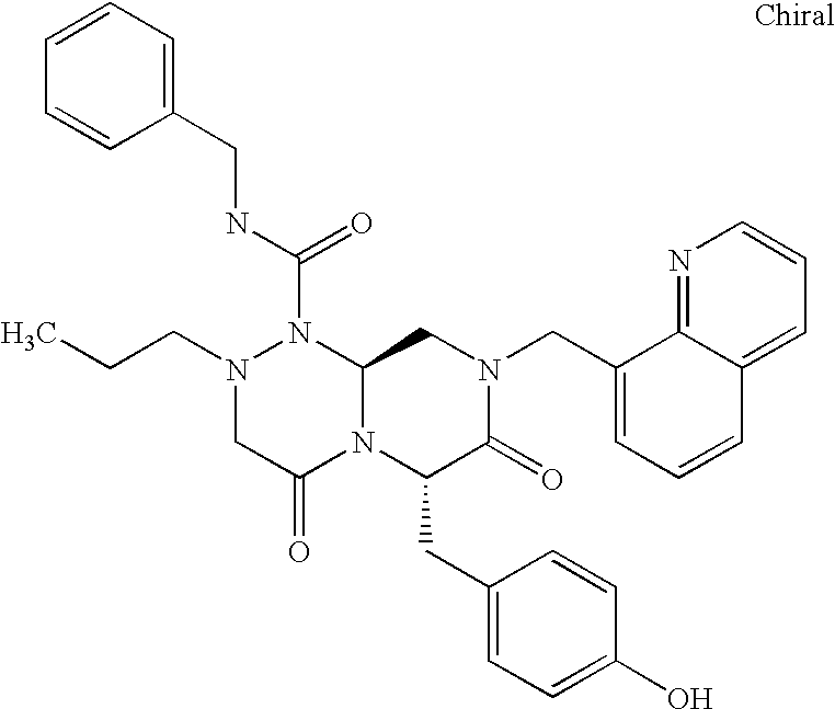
N1(C(NCC2=CC=CC=C2)=O)N(CCC)CC(=O)N2C1CN(CC1=CC=CC3=CC=CN=C13)C(=O)C2CC1=CC=C(O)C=C1
